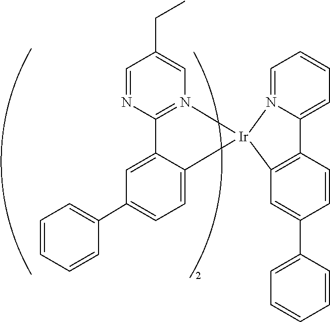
C1=CC=CC(C2=CC=C3C(=C2)C2=N(C=C(CC)C=N2)[Ir]32N3=CC=CC=C3C3=C2C=C(C2=CC=CC=C2)C=C3)=C1
